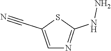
C1(C#N)=CN=C(NN)S1
